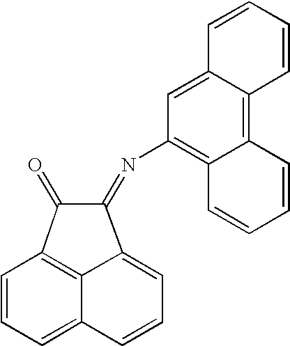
C1=CC=C2C3=C1C(=O)C(=NC1=C4C(=C5C(=C1)C=CC=C5)C=CC=C4)C3=CC=C2
